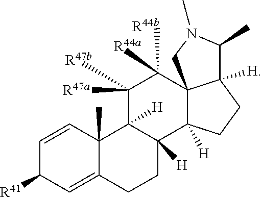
C1(C)N(C)CC23C([R44a])([R44b])C([R47a])([R47b])C4([H])C5(C)C(=CC([R41])C=C5)CCC4([H])C2([H])CCC13[H]
